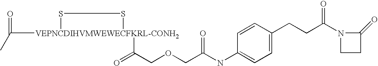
O(CC(NC1=CC=C(CCC(N2C(=O)CC2)=O)C=C1)=O)CC(=O)[VEPNCDIHVMWEWECFKRL-CONH2]1(C(=O)C)SS1
